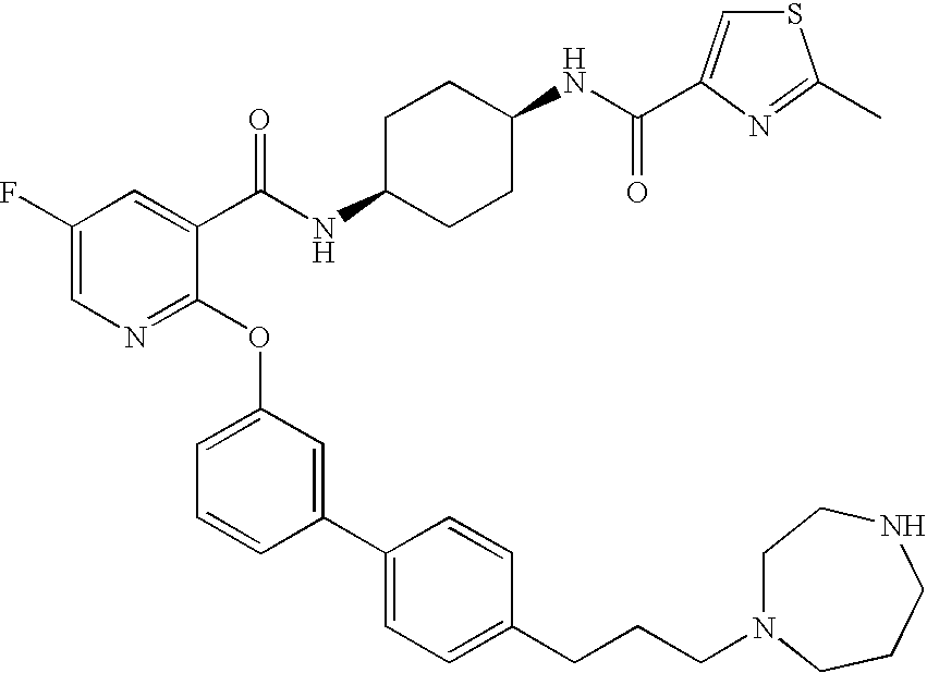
C1(F)=CN=C(OC2=CC=CC(C3=CC=C(CCCN4CCNCCC4)C=C3)=C2)C(C(NC2CCC(NC(=O)C3=CSC(C)=N3)CC2)=O)=C1
